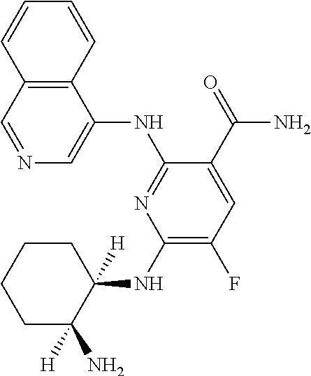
C1(NC2([H])CCCCC2([H])N)=C(F)C=C(C(=O)N)C(NC2=CN=CC3=C2C=CC=C3)=N1
